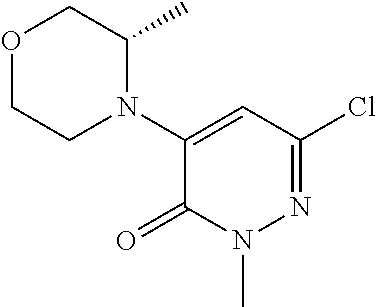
O1CCN(C2=CC(Cl)=NN(C)C2=O)C(C)C1
